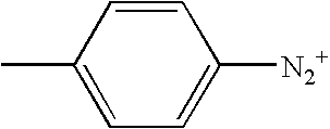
CC1=CC=C([N2+])C=C1
